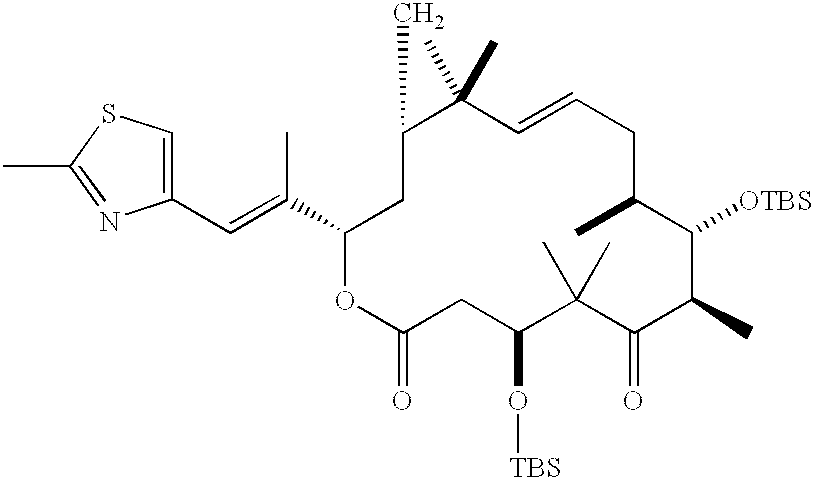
CC1=NC(C=C(C2CC(C)C(C)(C)C=CCC(C)C([OTBS])C(C)C(=O)C(C)(C)C(O[TBS])CC(=O)O2)C)=CS1
